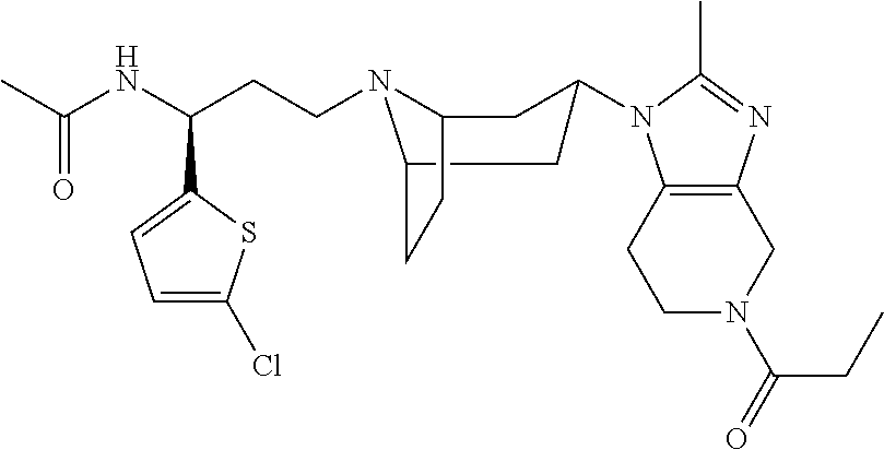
C1N(C(CC)=O)CC2=C(C1)N(C1CC3N(CCC(C4=CC=C(Cl)S4)NC(C)=O)C(CC3)C1)C(C)=N2
